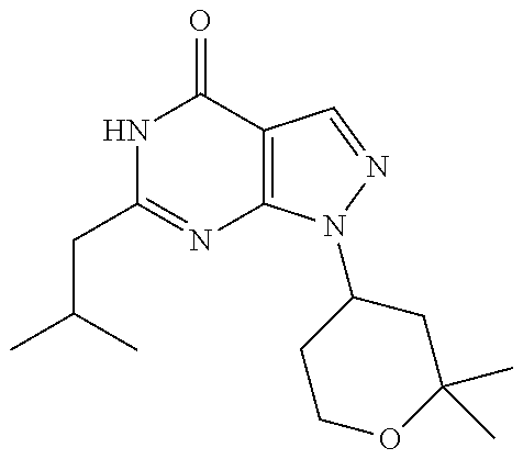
C(C1=NC2=C(C(=O)N1)C=NN2C1CCOC(C)(C)C1)C(C)C
